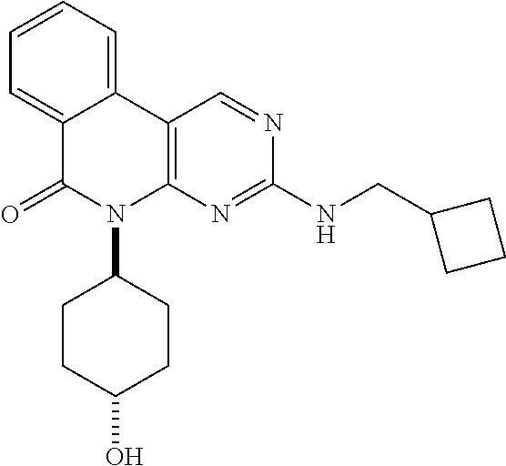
C12=CC=CC=C1C(=O)N(C1CCC(O)CC1)C1=C2C=NC(NCC2CCC2)=N1
